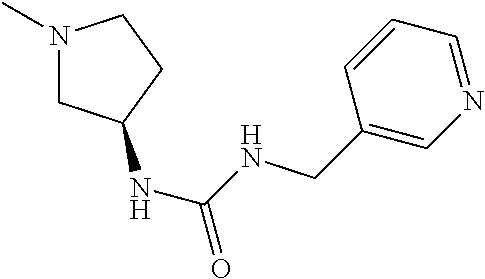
N1(C)CC(NC(=O)NCC2=CN=CC=C2)CC1
